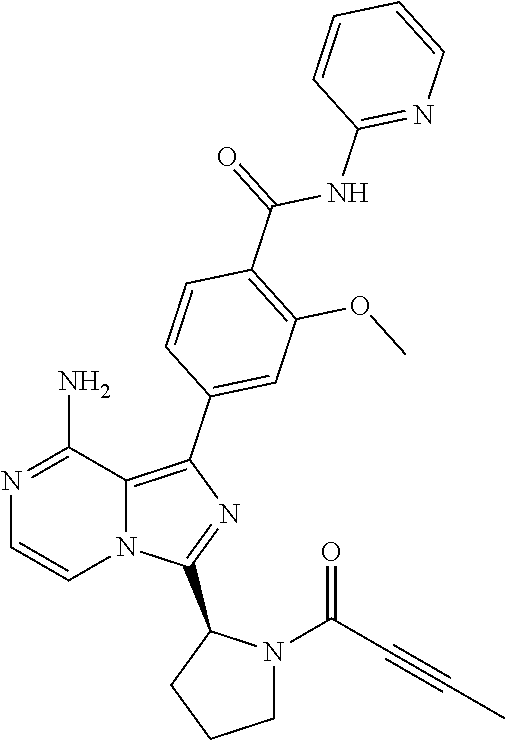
C1(N)=NC=CN2C1=C(C1=CC(OC)=C(C(=O)NC3=NC=CC=C3)C=C1)N=C2C1CCCN1C(C#CC)=O
